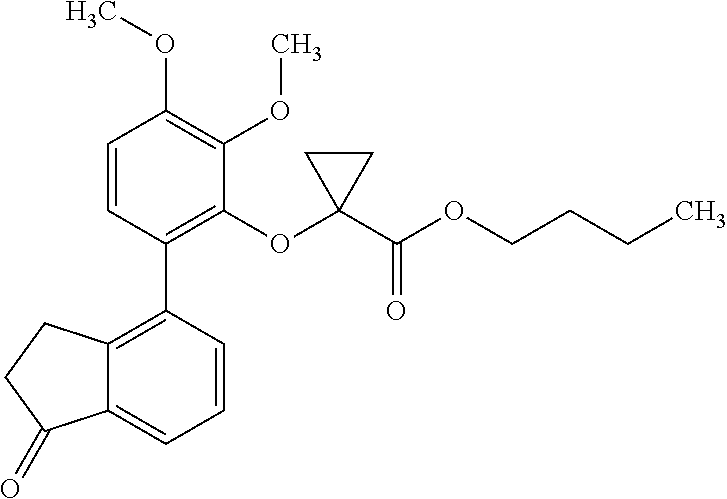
C12=C(C3=C(OC4(C(OCCCC)=O)CC4)C(OC)=C(OC)C=C3)C=CC=C1C(=O)CC2
